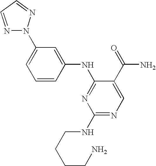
C1=C(N2N=CC=N2)C=C(NC2=NC(NCCCCN)=NC=C2C(=O)N)C=C1
